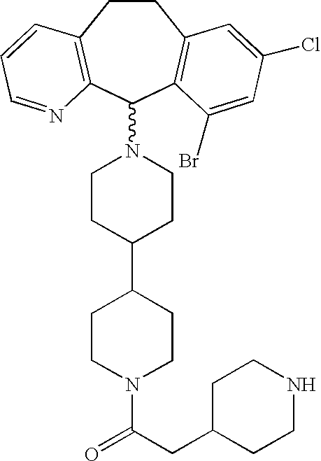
C1CC(C2CCN(C(CC3CCNCC3)=O)CC2)CCN1C1C2=C(CCC3=C1C(Br)=CC(Cl)=C3)C=CC=N2
